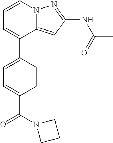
C12=CC(NC(C)=O)=NN1C=CC=C2C1=CC=C(C(N2CCC2)=O)C=C1
